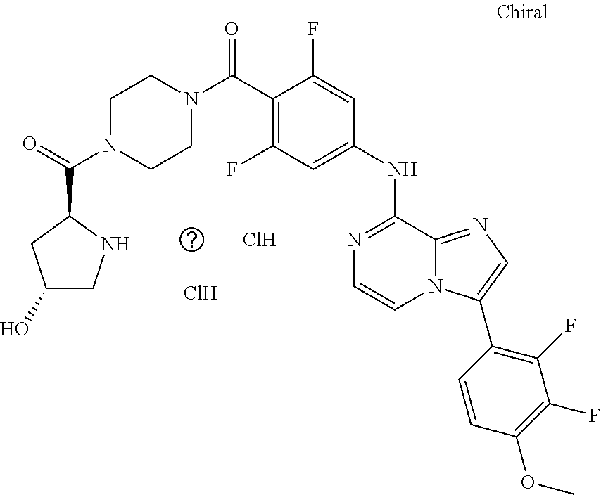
C(C1=C(F)C=C(NC2=NC=CN3C2=NC=C3C2=C(F)C(F)=C(OC)C=C2)C=C1F)(=O)N1CCN(C(=O)C2CC(O)CN2)CC1.Cl.Cl
